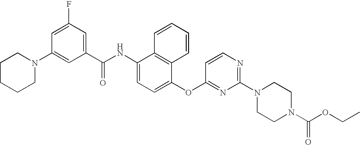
N1(C2=CC(C(NC3=CC=C(OC4=NC(N5CCN(C(OCC)=O)CC5)=NC=C4)C4=C3C=CC=C4)=O)=CC(F)=C2)CCCCC1
